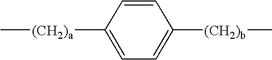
C1([(CH2)a]C)=CC=C([(CH2)b]C)C=C1
